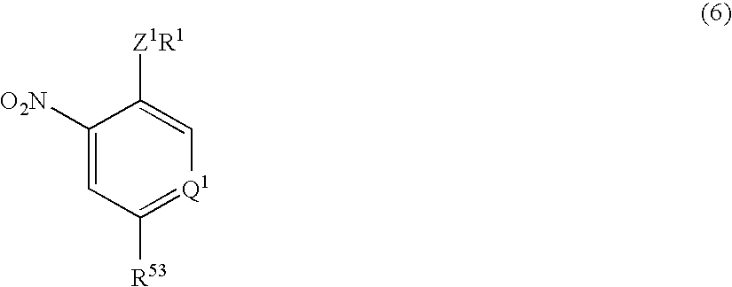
C1([O2N])=CC([R53])=[Q1]C=C1[Z1R1]
